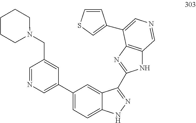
C1=NC=C(C2=CC=C3C(=C2)C(C2=NC4=C(N2)C=NC=C4C2=CSC=C2)=NN3)C=C1CN1CCCCC1
